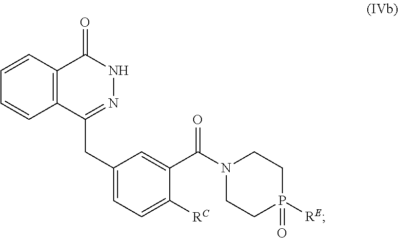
C1=CC2=C(C=C1)C(CC1=CC=C([RC])C(C(N3CCP([RE])(=O)CC3)=O)=C1)=NNC2=O
